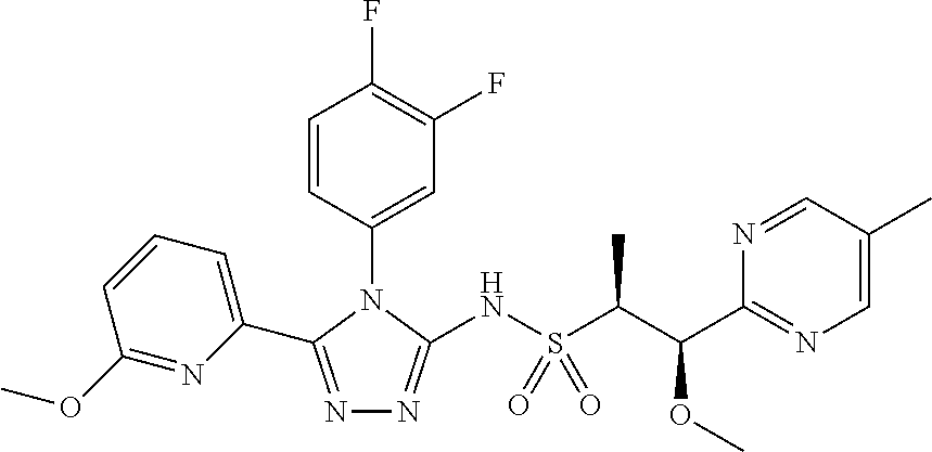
N1=C(C2=CC=CC(OC)=N2)N(C2=CC(F)=C(F)C=C2)C(NS(C(C(C2=NC=C(C)C=N2)OC)C)(=O)=O)=N1
